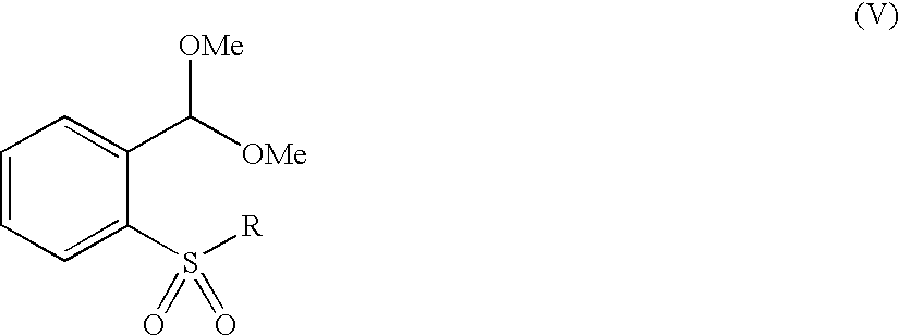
C1=CC=C(S([R])(=O)=O)C(C([OMe])[OMe])=C1
